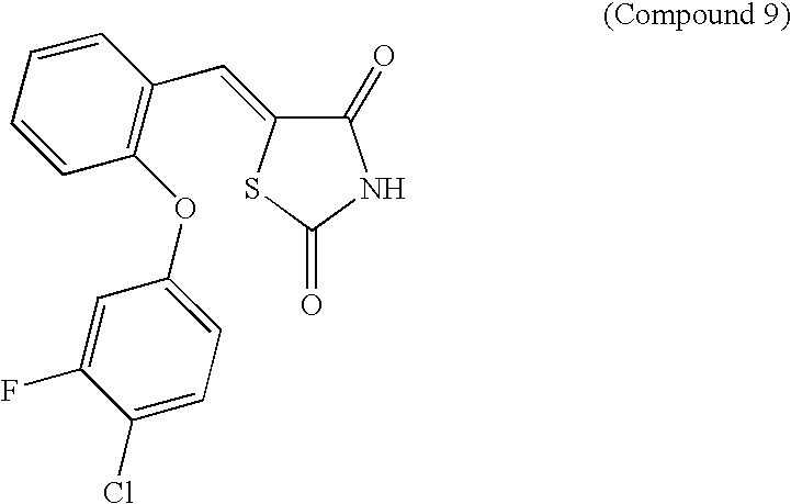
C1(=O)C(=CC2=C(OC3=CC=C(Cl)C(F)=C3)C=CC=C2)SC(=O)N1
